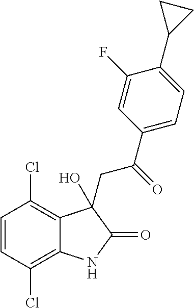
C1=CC(Cl)=C2C(=C1Cl)C(O)(CC(C1=CC=C(C3CC3)C(F)=C1)=O)C(=O)N2
